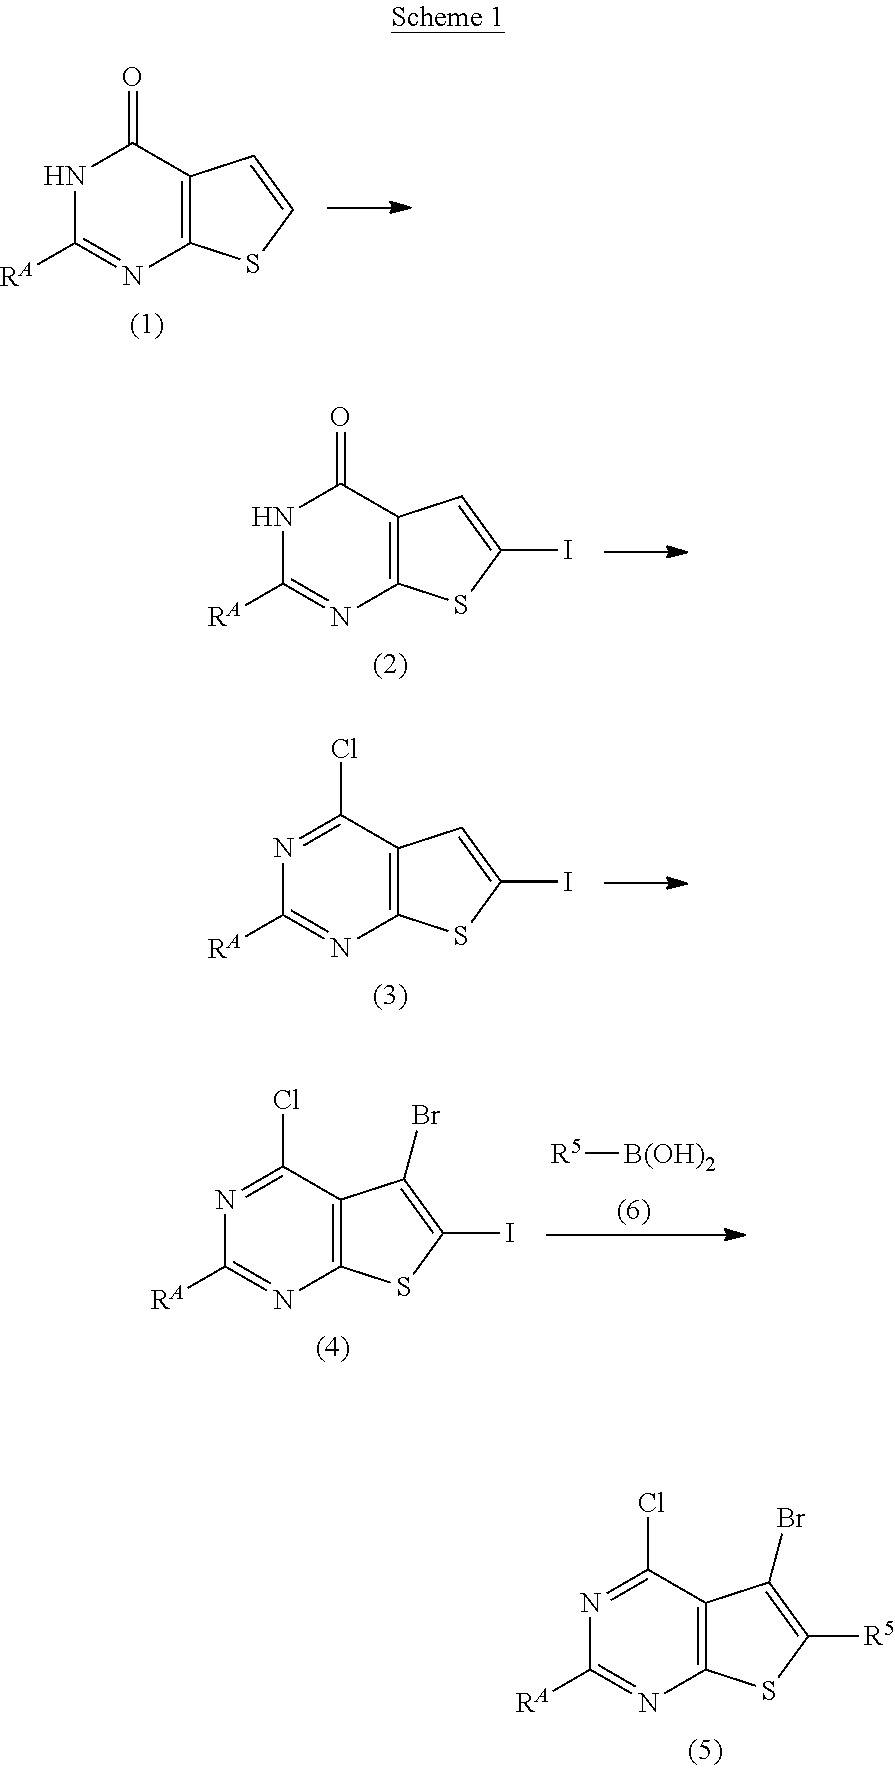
N1C([RA])=NC2=C(C1=O)C=CS2.N1C([RA])=NC2=C(C1=O)C=C(I)S2.N1=C(Cl)C2=C(N=C1[RA])SC(I)=C2.N1=C(Cl)C2=C(N=C1[RA])SC(I)=C2Br.[R5][B(OH)2].N1=C(Cl)C2=C(N=C1[RA])SC([R5])=C2Br
